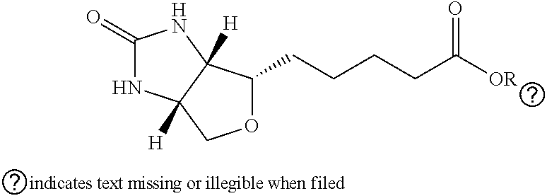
O1C(CCCCC([OR])=O)C2([H])C([H])(C1)NC(=O)N2
